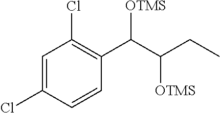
C1=C(Cl)C=CC(C([OTMS])C(CC)[OTMS])=C1Cl
